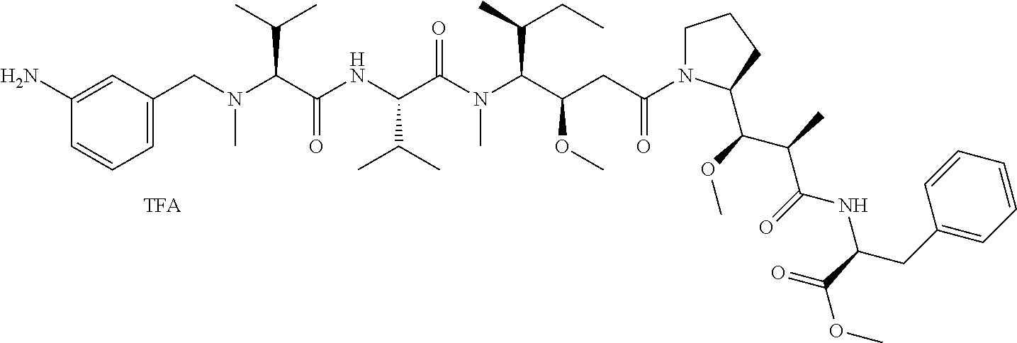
[TFA].C1(CN(C(C(NC(C(N(C(C(CC(=O)N2CCCC2C(OC)C(C)C(=O)NC(CC2=CC=CC=C2)C(=O)OC)OC)C(C)CC)C)=O)C(C)C)=O)C(C)C)C)=CC=CC(N)=C1
